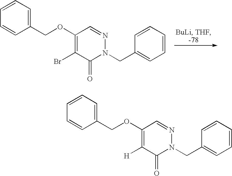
C1(COC2=C(Br)C(=O)N(CC3=CC=CC=C3)N=C2)=CC=CC=C1.C1(COC2=C([H])C(=O)N(CC3=CC=CC=C3)N=C2)=CC=CC=C1
